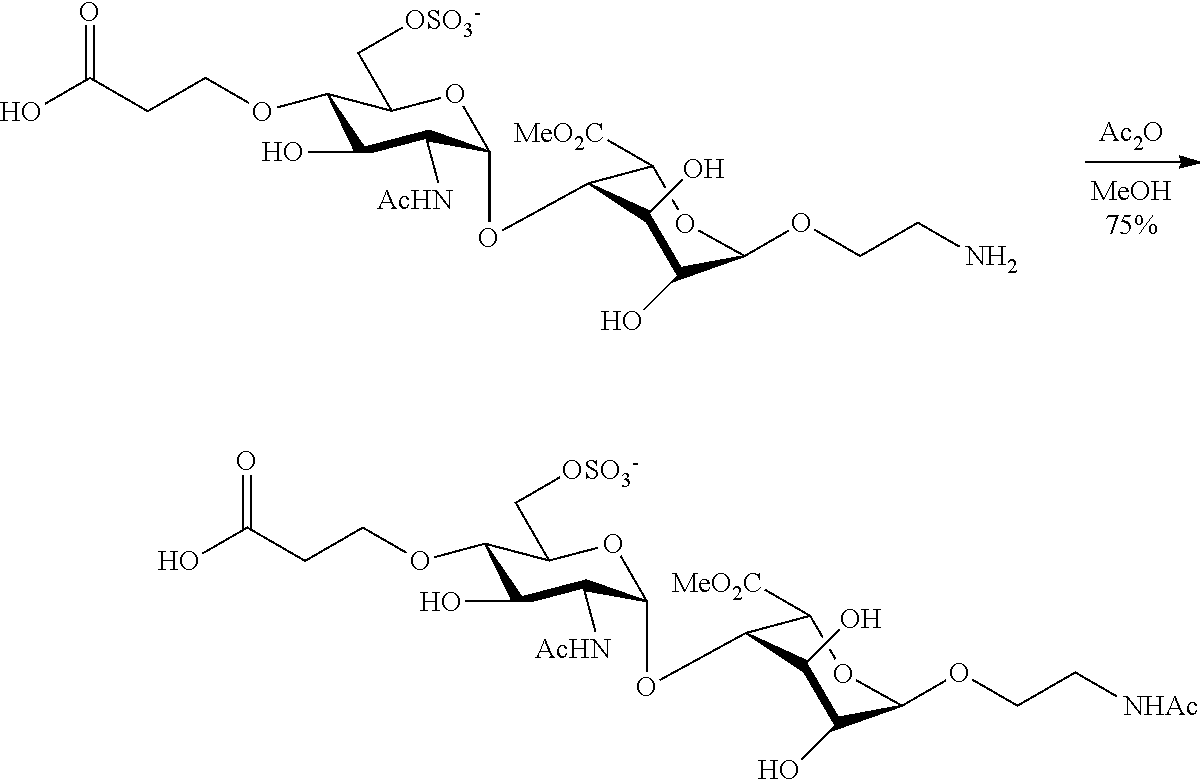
[Ac2O].OC(CCOC1C(O)C([AcHN])C(OC2C([MeO2C])OC(OCCN)C(O)C2O)OC1C[OSO3-])=O.OC(CCOC1C(O)C([AcHN])C(OC2C([MeO2C])OC(OCC[NHAc])C(O)C2O)OC1C[OSO3-])=O
